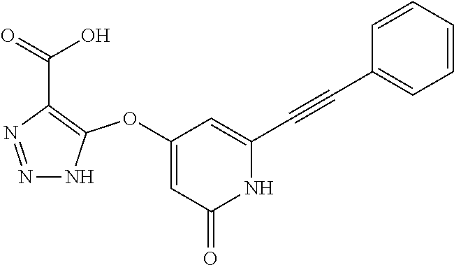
C1(OC2=C(C(=O)O)N=NN2)=CC(=O)NC(C#CC2=CC=CC=C2)=C1
